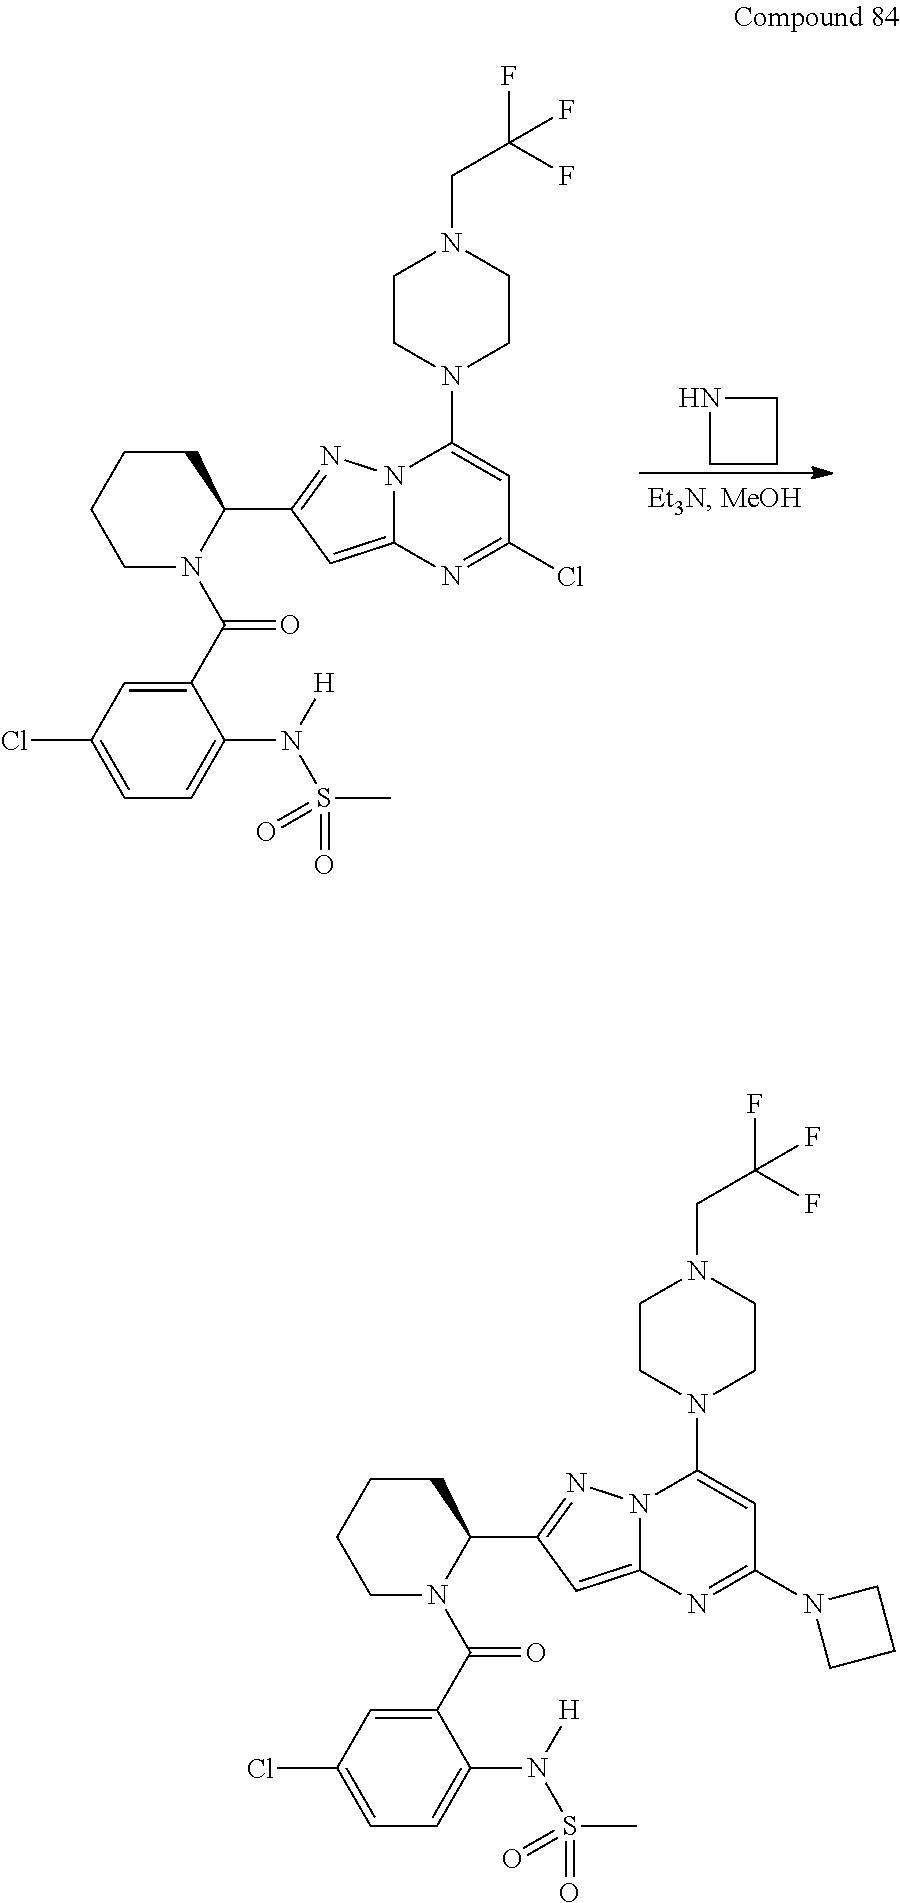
C1CCCN(C(C2=CC(Cl)=CC=C2N(S(C)(=O)=O)[H])=O)C1C1=NN2C(=C1)N=C(Cl)C=C2N1CCN(CC(F)(F)F)CC1.N1CCC1.C1CCCN(C(C2=CC(Cl)=CC=C2N(S(C)(=O)=O)[H])=O)C1C1=NN2C(=C1)N=C(N1CCC1)C=C2N1CCN(CC(F)(F)F)CC1
